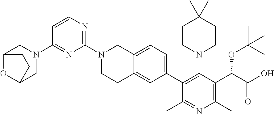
C1(N2CC3OC(C2)CC3)=NC(N2CCC3=CC(C4=C(N5CCC(C)(C)CC5)C(C(C(=O)O)OC(C)(C)C)=C(C)N=C4C)=CC=C3C2)=NC=C1
